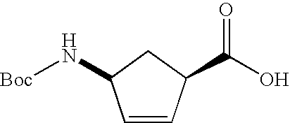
C1=CC(C(O)=O)CC1N[Boc]
